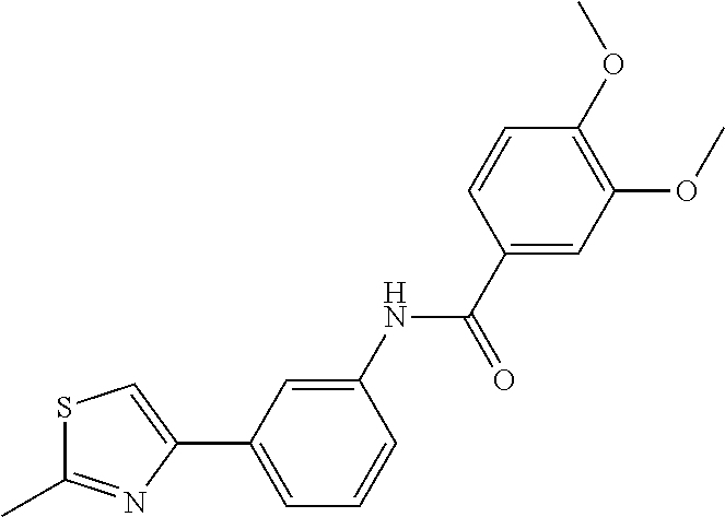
CC1=NC(C2=CC=CC(NC(C3=CC(OC)=C(OC)C=C3)=O)=C2)=CS1
